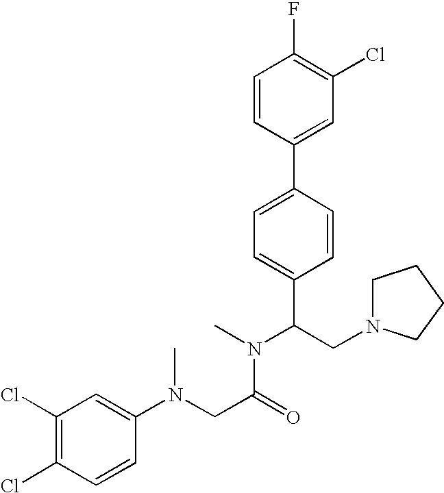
C1=CC(C2=CC=C(C(CN3CCCC3)N(C)C(CN(C3=CC(Cl)=C(Cl)C=C3)C)=O)C=C2)=CC(Cl)=C1F
